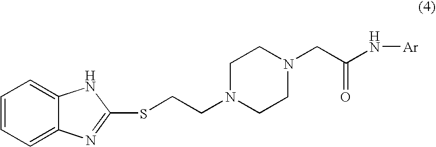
C1=CC=C2C(=C1)NC(SCCN1CCN(CC(N[Ar])=O)CC1)=N2
